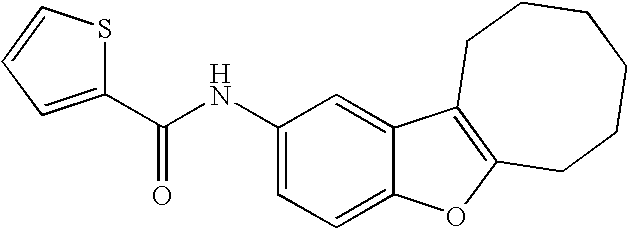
C1(NC(C2=CC=CS2)=O)=CC=C2C(=C1)C1=C(O2)CCCCCC1
